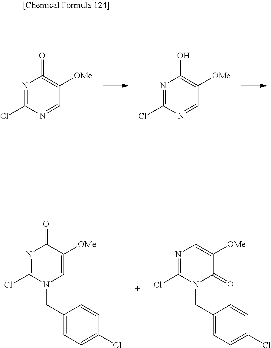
N1=C(Cl)N=CC([OMe])=C1=O.N1=C(Cl)N=CC([OMe])=C1O.C1(CN2C(Cl)=NC(=O)C([OMe])=C2)=CC=C(Cl)C=C1.C1(CN2C(Cl)=NC=C([OMe])C2=O)=CC=C(Cl)C=C1
